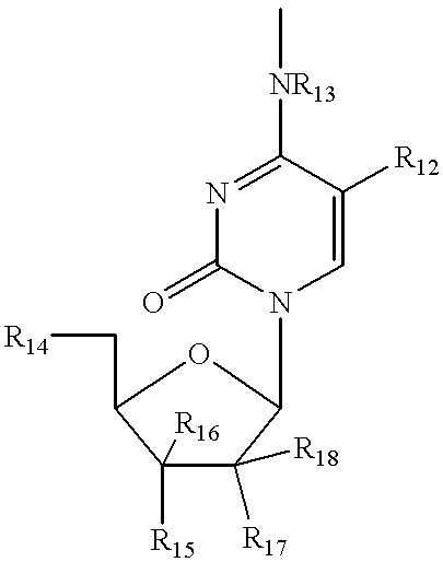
N1=C([NR13]C)C([R12])=CN(C2C([R18])([R17])C([R15])([R16])C(C[R14])O2)C1=O
